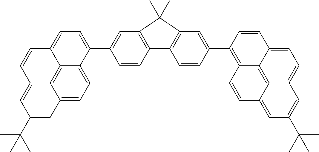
C12=CC=C(C3=CC4=C(C=C3)C3=C(C=C(C5=C6C7=C8C(=CC=C7C=C5)C=C(C(C)(C)C)C=C8C=C6)C=C3)C4(C)C)C3=CC=C4C(=C13)C(=CC(C(C)(C)C)=C4)C=C2
